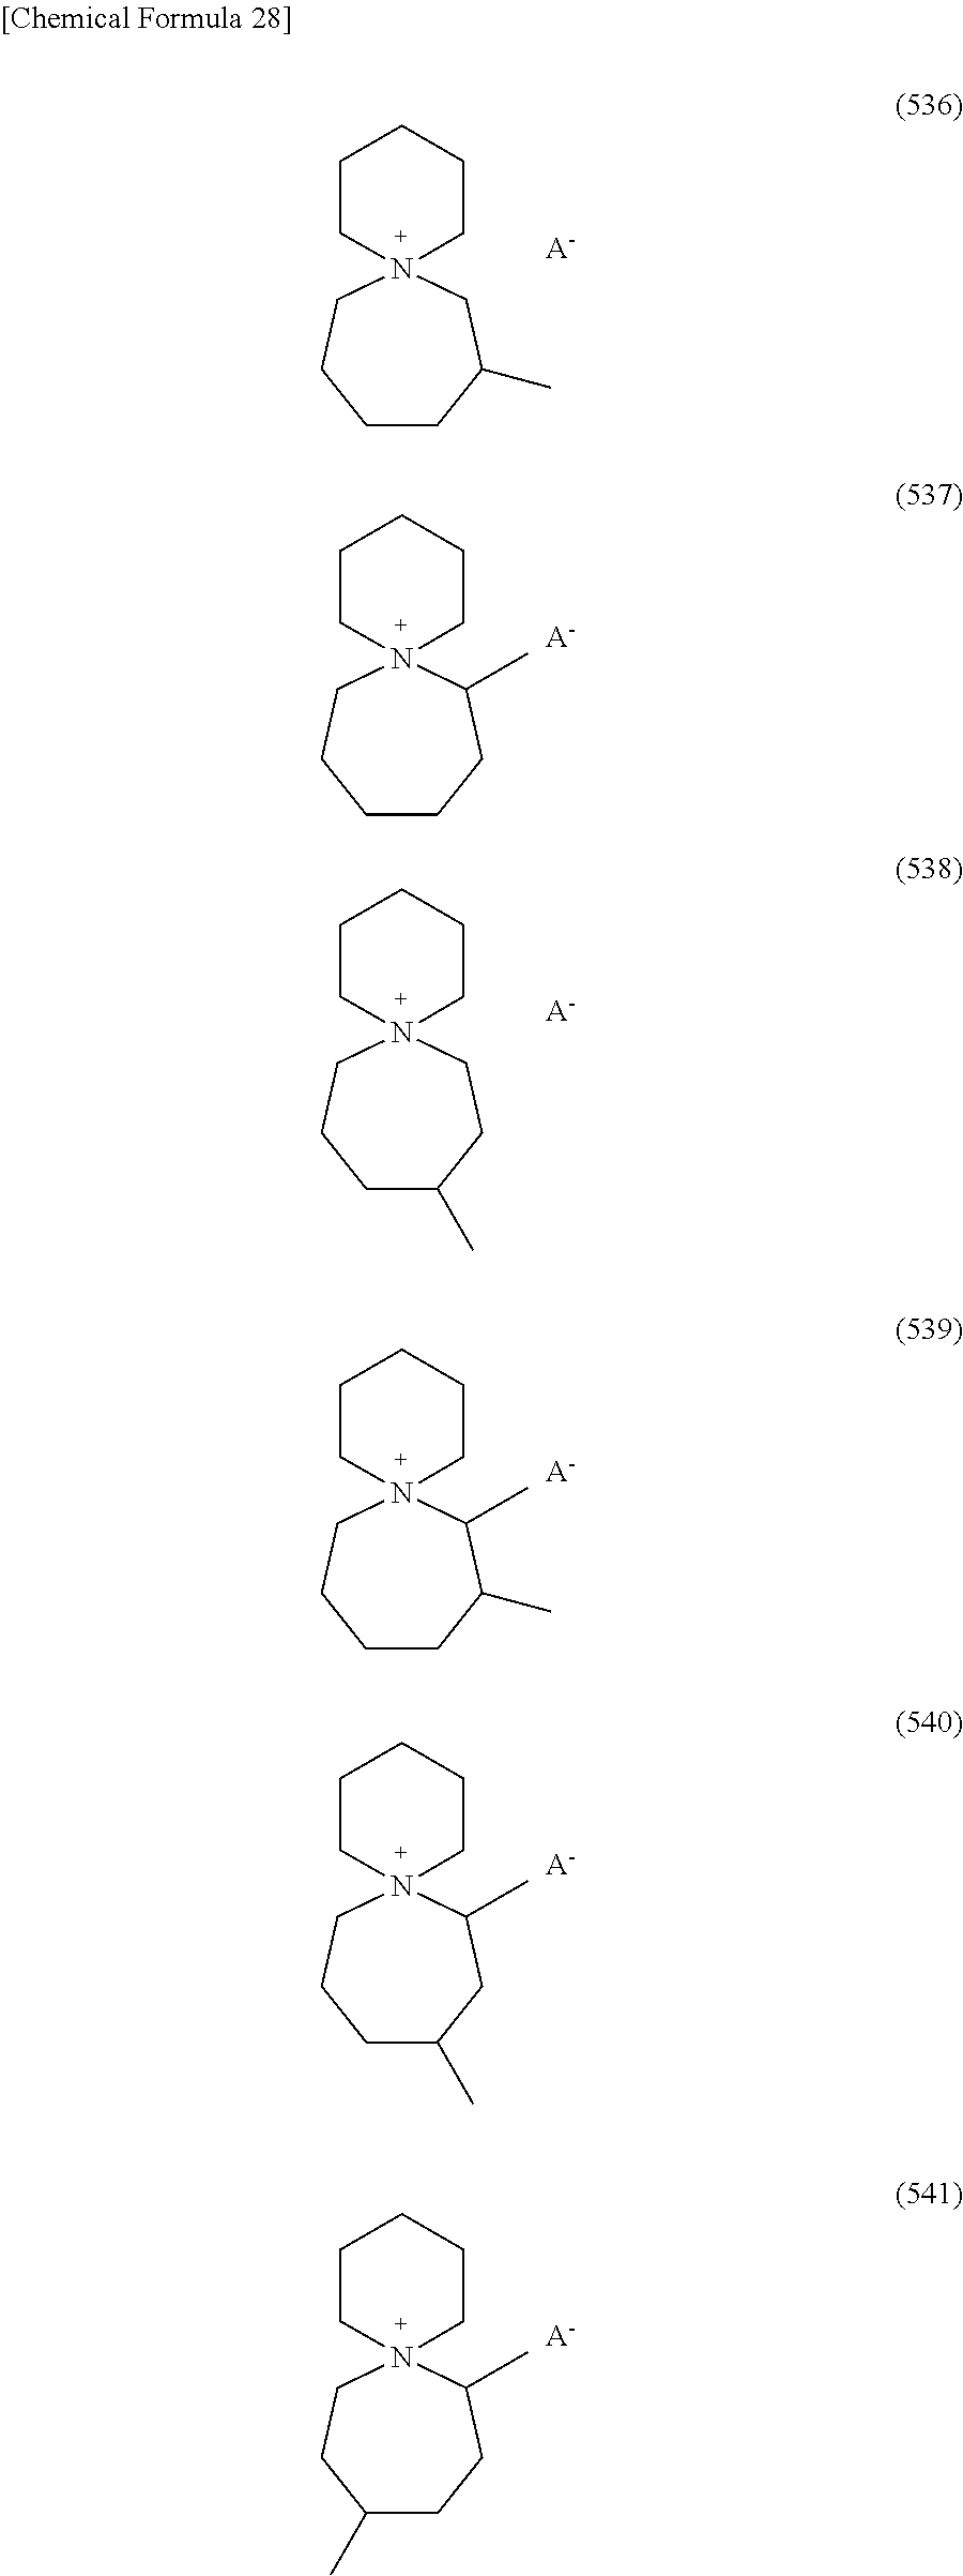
N12(CCCCC(C)C1)CCCCC2.[A-].N12(CCCCCC1C)CCCCC2.[A-].N12(CCCC(C)CC1)CCCCC2.[A-].N12(CCCCC(C)C1C)CCCCC2.[A-].N12(CCCC(C)CC1C)CCCCC2.[A-].N12(CCC(C)CCC1C)CCCCC2.[A-]
